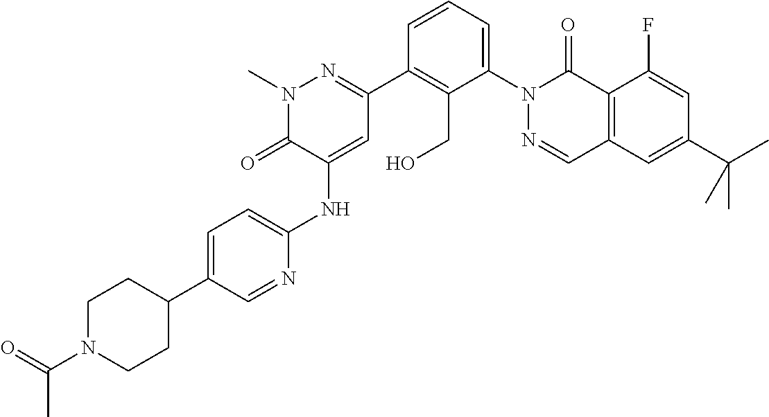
CN1N=C(C2=C(CO)C(N3C(=O)C4=C(C=N3)C=C(C(C)(C)C)C=C4F)=CC=C2)C=C(NC2=CC=C(C3CCN(C(=O)C)CC3)C=N2)C1=O
